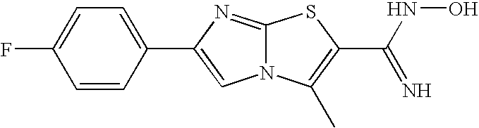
C1=CC(C2=CN3C(=N2)SC(C(NO)=N)=C3C)=CC=C1F
